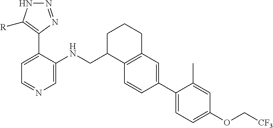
C1=C(C2=C([R])NN=N2)C(NCC2C3=C(CCC2)C=C(C2=CC=C(OC[CF3])C=C2C)C=C3)=CN=C1
